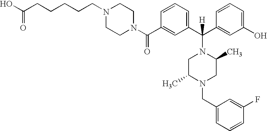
N1(C(C2=CC(C(C3=CC(O)=CC=C3)(N3CC(C)N(CC4=CC=CC(F)=C4)CC3C)[H])=CC=C2)=O)CCN(CCCCCC(O)=O)CC1
